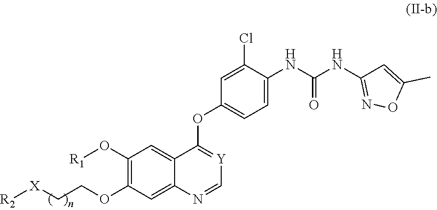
[R2][X]CCOC1=C(O[R1])C=C2C(=C1)N=C[Y]=C2OC1=CC=C(NC(NC2=NOC(C)=C2)=O)C(Cl)=C1
